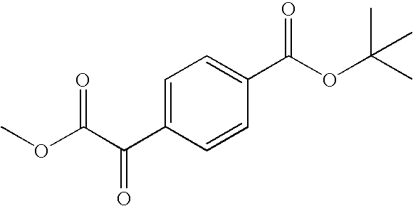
O(C(C(C1=CC=C(C(OC(C)(C)C)=O)C=C1)=O)=O)C
